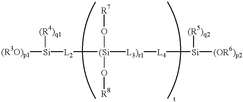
[(Si]([L3)r1][L4][Si]([(R5)q2])[(OR6)p2])(O[R7])(O[R8])[L2][Si]([(R4)q1])[(R3O)p1]
